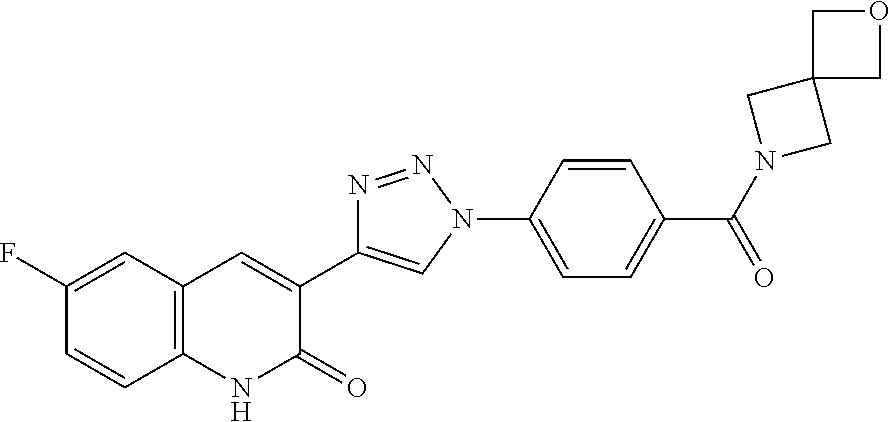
C12=C(C=C(F)C=C1)C=C(C1=CN(C3=CC=C(C(=O)N4CC5(C4)COC5)C=C3)N=N1)C(=O)N2
